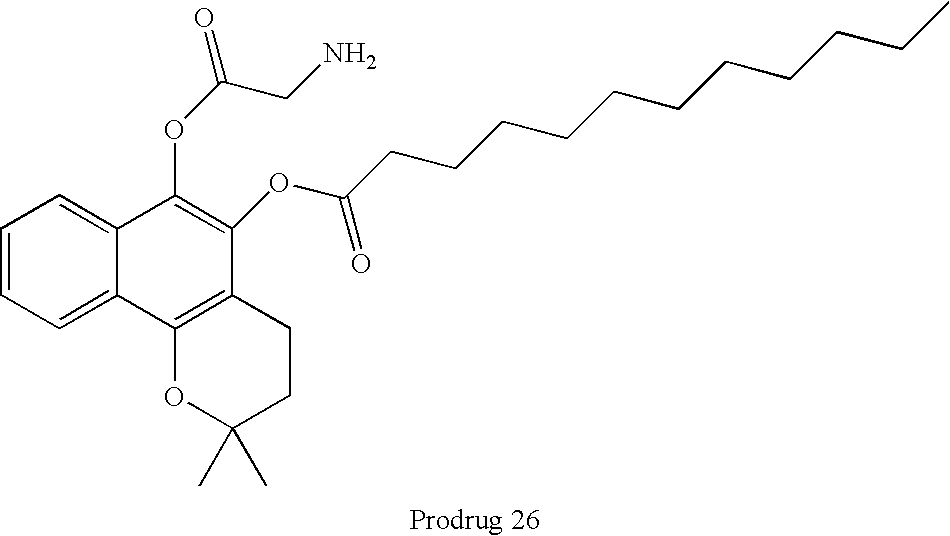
C1=CC=C2C(=C1)C(OC(=O)CN)=C(OC(CCCCCCCCCCC)=O)C1=C2OC(C)(C)CC1
